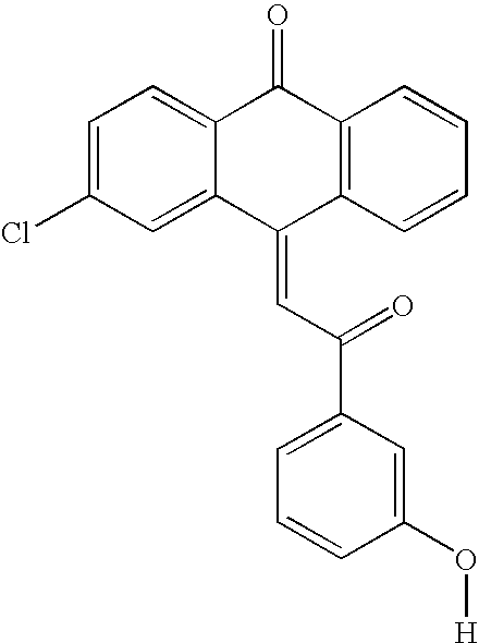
C1=C(Cl)C=C2C(=C1)C(=O)C1=C(C2=CC(=O)C2=CC=CC(O[H])=C2)C=CC=C1
